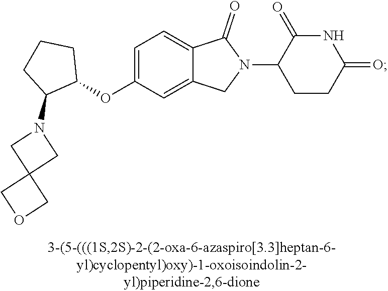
C1=C(OC2CCCC2N2CC3(C2)COC3)C=C2C(=C1)C(=O)N(C1CCC(=O)NC1=O)C2
